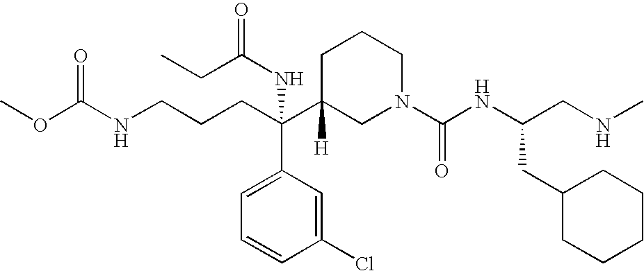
O=C(NCCCC(C1([H])CN(C(NC(CNC)CC2CCCCC2)=O)CCC1)(C1=CC=CC(Cl)=C1)NC(=O)CC)OC
